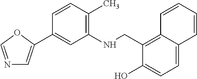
N1=COC(C2=CC(NCC3=C4C(=CC=C3O)C=CC=C4)=C(C)C=C2)=C1
